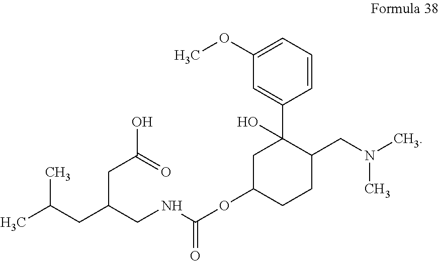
C1(OC(NCC(CC(C)C)CC(O)=O)=O)CCC(CN(C)C)C(C2=CC(OC)=CC=C2)(O)C1
